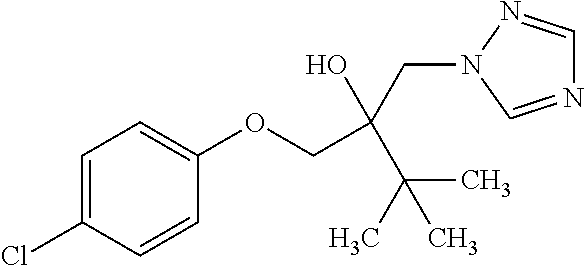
C1=C(Cl)C=CC(OCC(O)(CN2C=NC=N2)C(C)(C)C)=C1
